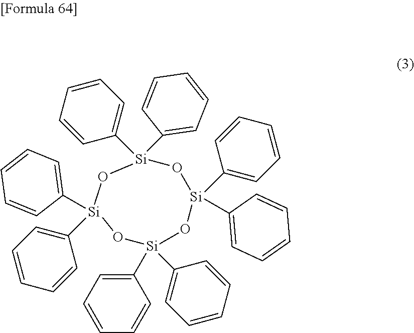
[Si]1(C2=CC=CC=C2)(C2=CC=CC=C2)O[Si](C2=CC=CC=C2)(C2=CC=CC=C2)O[Si](C2=CC=CC=C2)(C2=CC=CC=C2)O[Si](C2=CC=CC=C2)(C2=CC=CC=C2)O1
